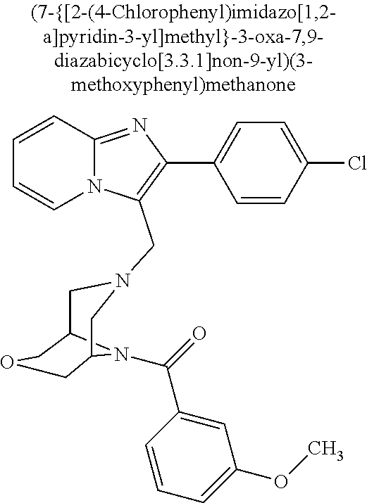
N12C(=NC(C3=CC=C(Cl)C=C3)=C1CN1CC3N(C(=O)C4=CC(OC)=CC=C4)C(C1)COC3)C=CC=C2
